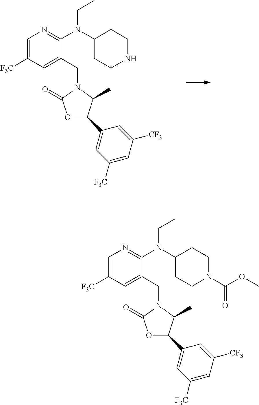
C1=C([F3C])C=C(CN2C(=O)OC(C3=CC([F3C])=CC([CF3])=C3)C2C)C(N(C2CCNCC2)CC)=N1.C1=C([F3C])C=C(CN2C(=O)OC(C3=CC([F3C])=CC([CF3])=C3)C2C)C(N(C2CCN(C(OC)=O)CC2)CC)=N1
